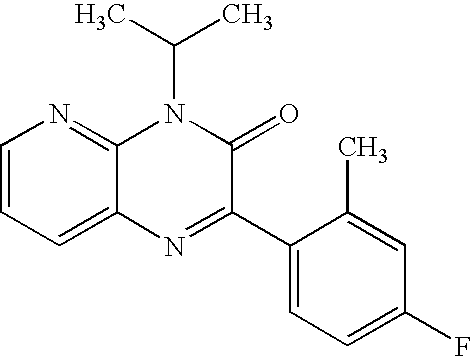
C1=CC=C2C(=N1)N(C(C)C)C(=O)C(C1=CC=C(F)C=C1C)=N2
